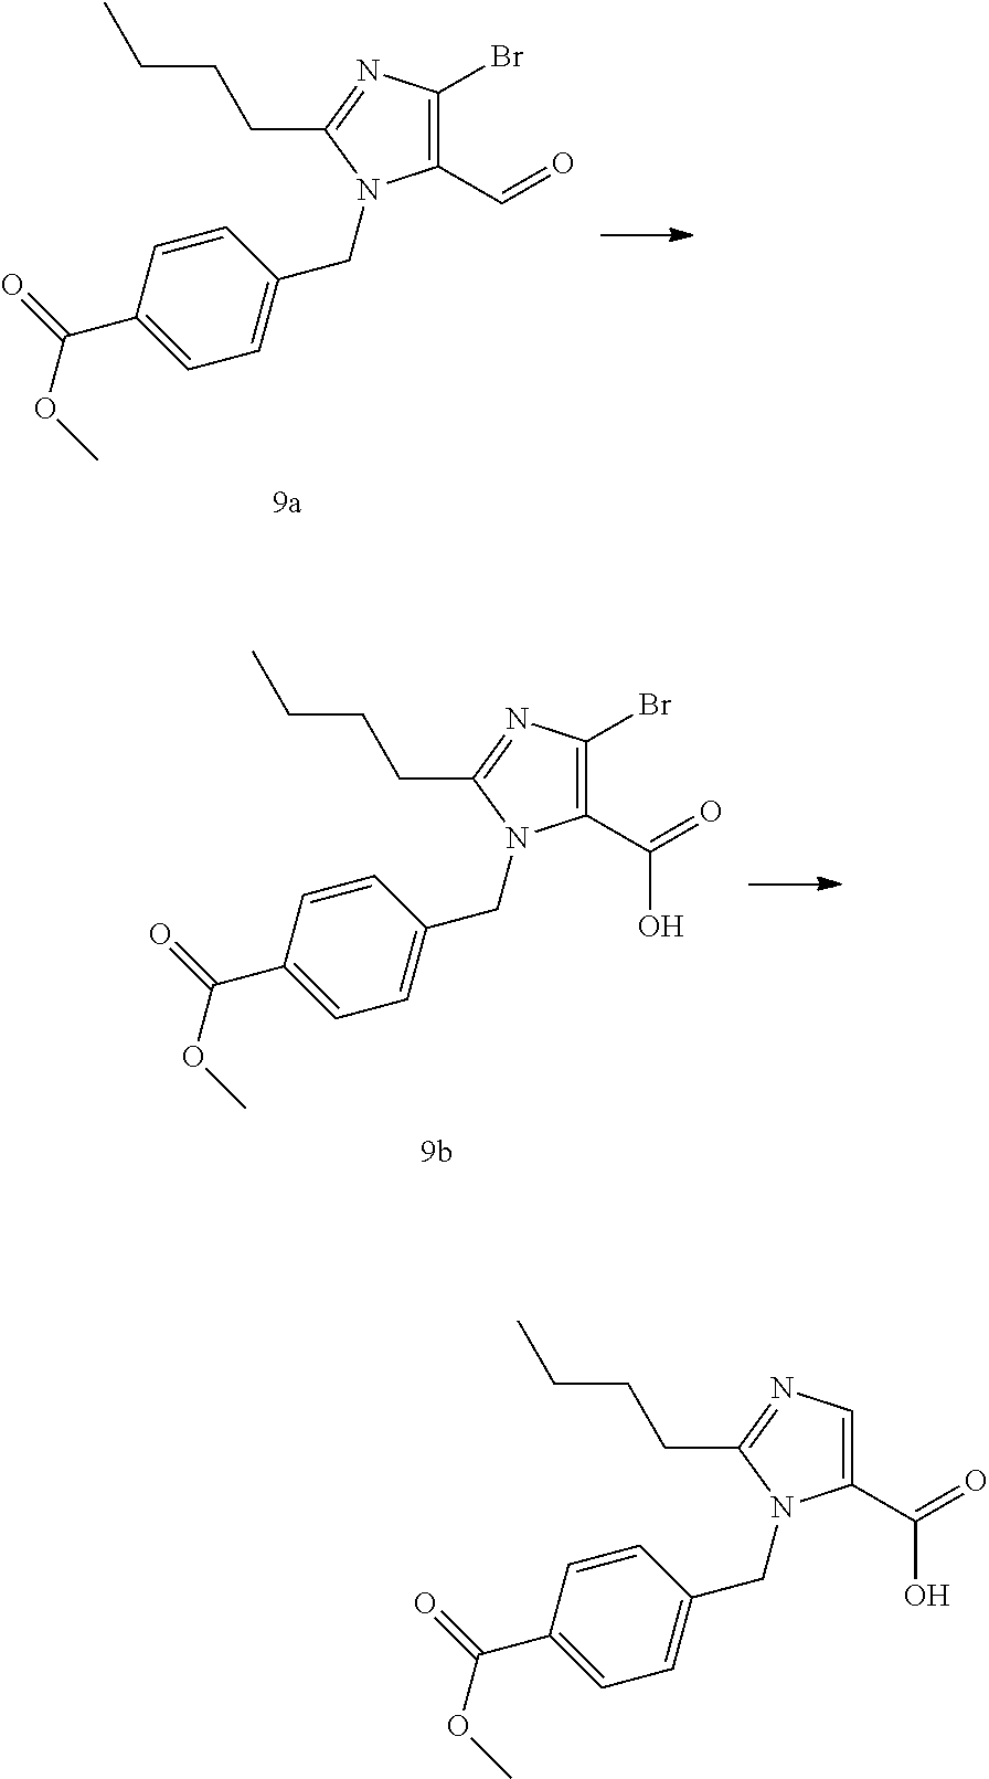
C1(C=O)=C(Br)N=C(CCCC)N1CC1=CC=C(C(=O)OC)C=C1.C1(C(=O)O)=C(Br)N=C(CCCC)N1CC1=CC=C(C(=O)OC)C=C1.C1(C(=O)O)=CN=C(CCCC)N1CC1=CC=C(C(=O)OC)C=C1
